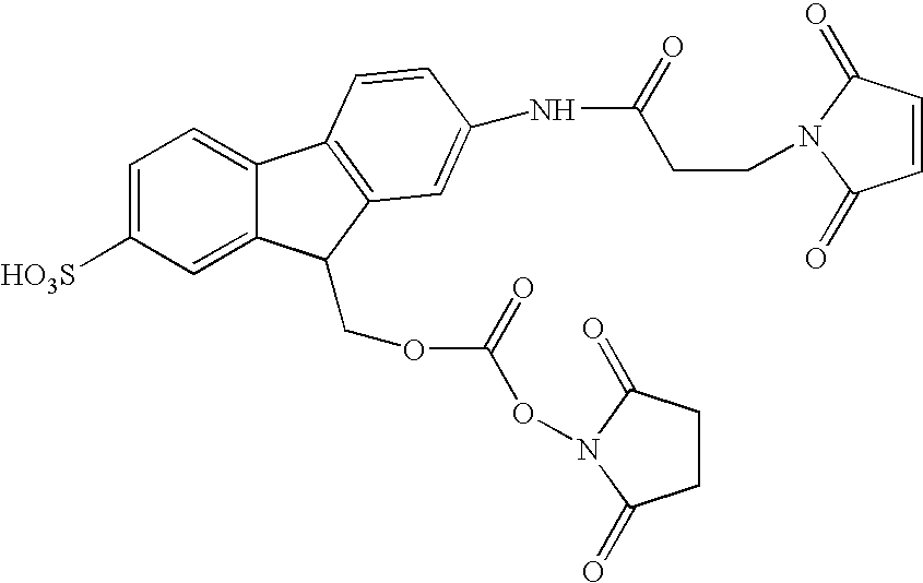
C1=C2C(=CC=C1[HO3S])C1=C(C2COC(=O)ON2C(=O)CCC2=O)C=C(NC(CCN2C(=O)C=CC2=O)=O)C=C1
